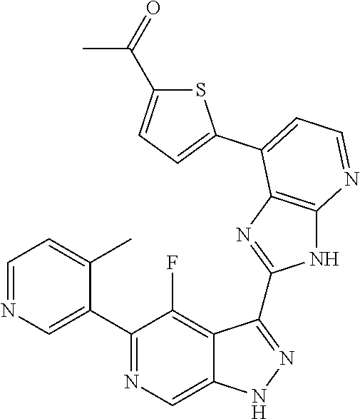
C1=NC=C(C2=NC=C3C(=C2F)C(C2=NC4=C(N2)N=CC=C4C2=CC=C(C(=O)C)S2)=NN3)C(C)=C1
